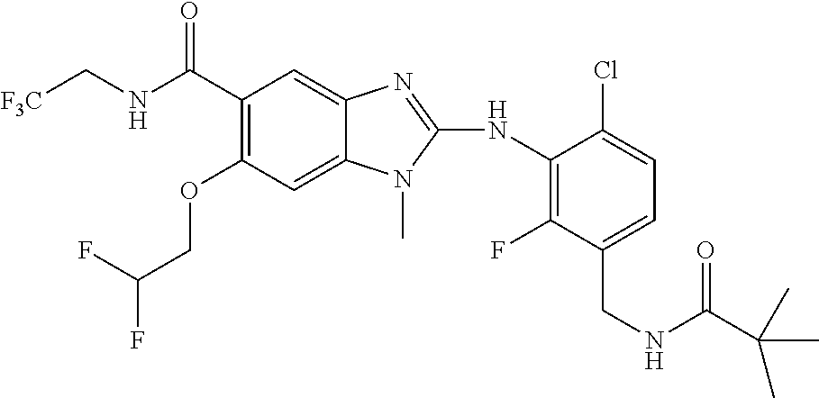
[F3C]CNC(C1=C(OCC(F)F)C=C2C(=C1)N=C(NC1=C(F)C(CNC(C(C)(C)C)=O)=CC=C1Cl)N2C)=O
